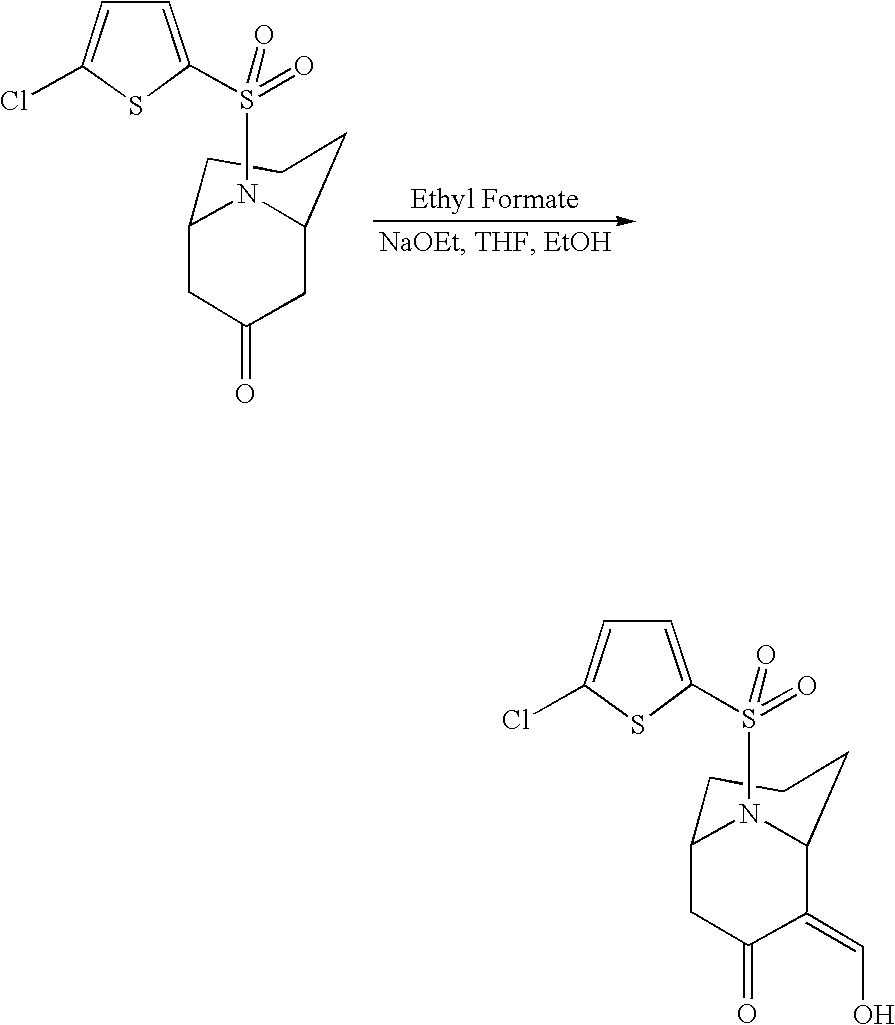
C1(=CO)C2CCCC(CC1=O)N2S(=O)(=O)C1=CC=C(Cl)S1.C1C2CCCC(CC1=O)N2S(=O)(=O)C1=CC=C(Cl)S1
